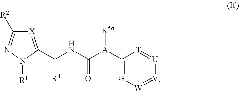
[X]1=C(C(NC([A](C2=[G][W]=[V][U]=[T]2)[R5a])=O)[R4])N([R1])N=C1[R2]
